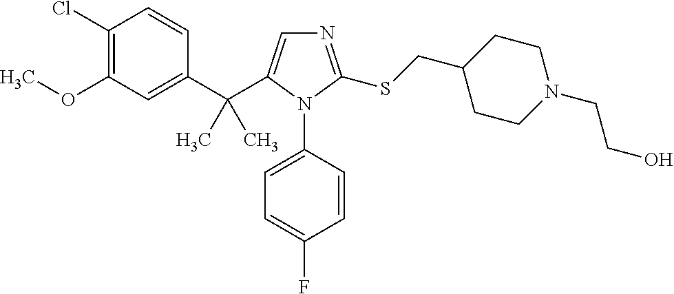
C1(C(C)(C)C2=CN=C(SCC3CCN(CCO)CC3)N2C2=CC=C(F)C=C2)=CC(OC)=C(Cl)C=C1
